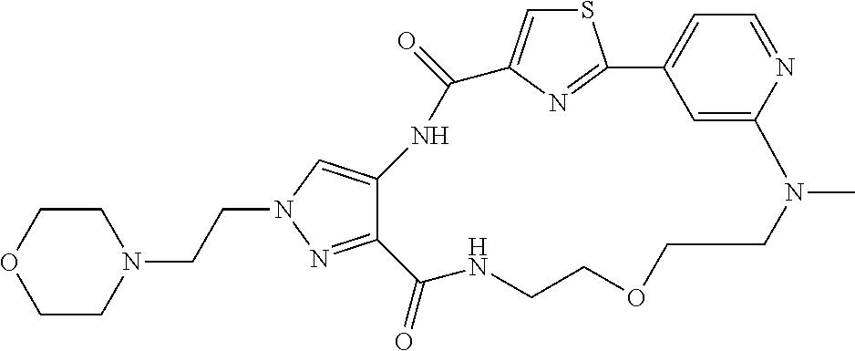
S1C=C2N=C1C1=CC=NC(=C1)N(C)CCOCCNC(=O)C1=NN(CCN3CCOCC3)C=C1NC2=O
